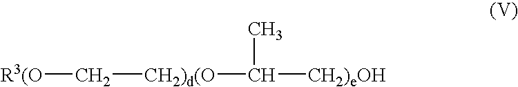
CC([CH2)eOH])[CH2)d(O]C[R3(O]
